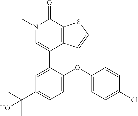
S1C=CC2=C1C(=O)N(C)C=C2C1=CC(C(C)(C)O)=CC=C1OC1=CC=C(Cl)C=C1
